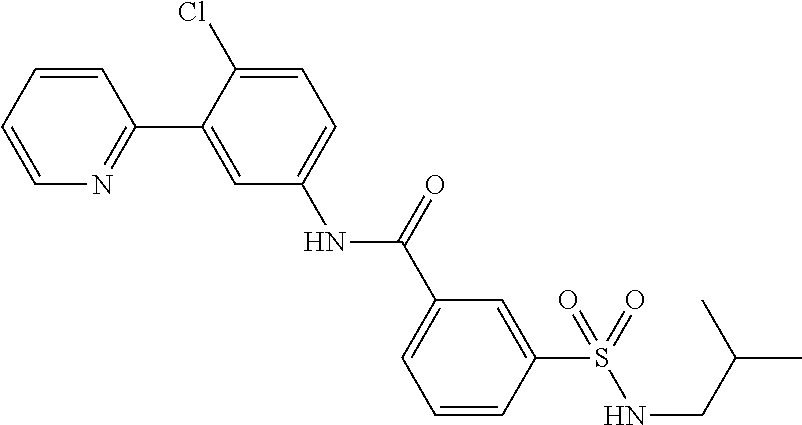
C1=CC=CN=C1C1=CC(NC(C2=CC=CC(S(NCC(C)C)(=O)=O)=C2)=O)=CC=C1Cl
